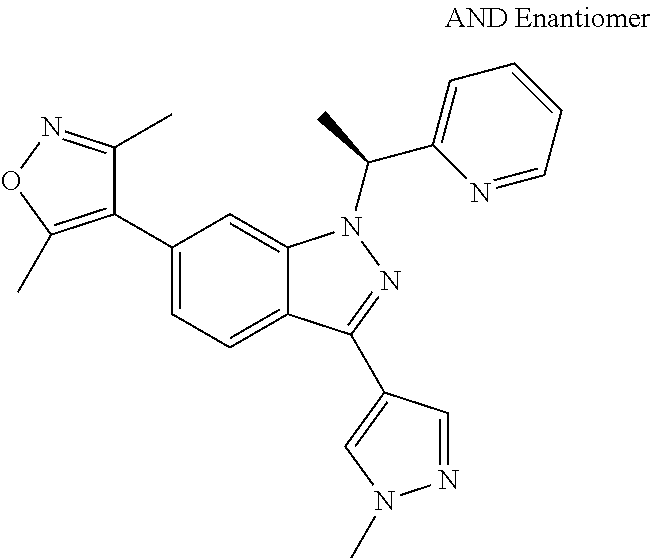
C12=CC=C(C3=C(C)ON=C3C)C=C1N(C(C1=CC=CC=N1)C)N=C2C1=CN(C)N=C1
